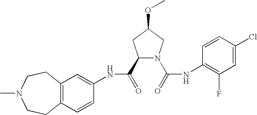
C12=C(C=CC(NC(=O)C3N(C(=O)NC4=C(F)C=C(Cl)C=C4)CC(OC)C3)=C1)CCN(C)CC2
